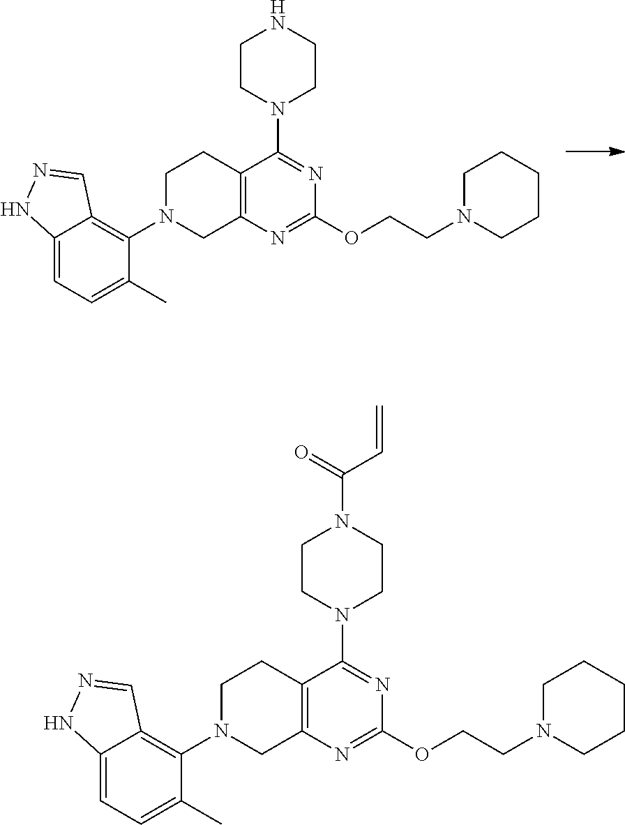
C12=C(N=C(OCCN3CCCCC3)N=C1N1CCNCC1)CN(C1=C3C(=CC=C1C)NN=C3)CC2.C12=C(N=C(OCCN3CCCCC3)N=C1N1CCN(C(=O)C=C)CC1)CN(C1=C3C(=CC=C1C)NN=C3)CC2
